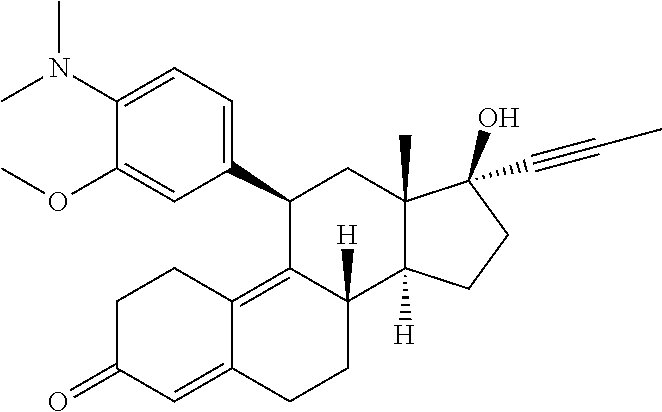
C1(N(C)C)=CC=C(C2C3=C4C(=CC(=O)CC4)CCC3([H])C3([H])C(C)(C2)C(O)(C#CC)CC3)C=C1OC
